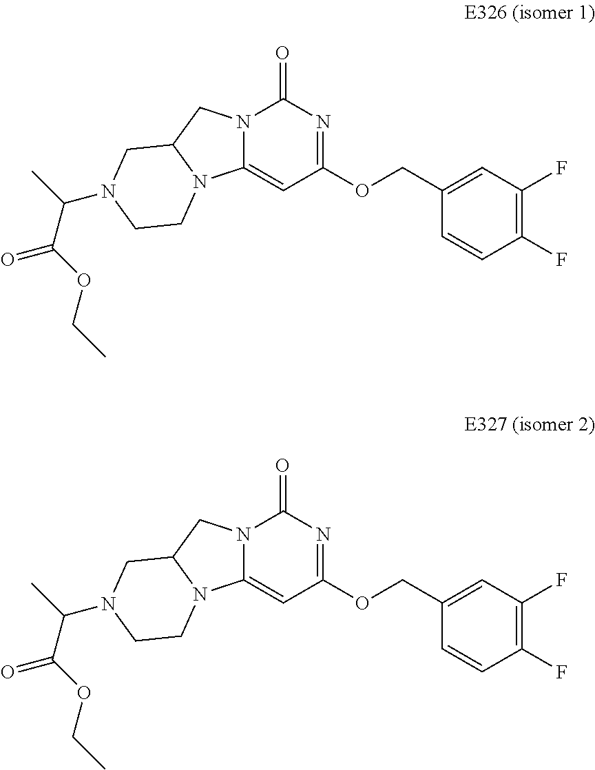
C1(COC2=NC(=O)N3C(=C2)N2C(C3)CN(C(C(OCC)=O)C)CC2)=CC(F)=C(F)C=C1.C1(COC2=NC(=O)N3C(=C2)N2C(C3)CN(C(C(OCC)=O)C)CC2)=CC(F)=C(F)C=C1
